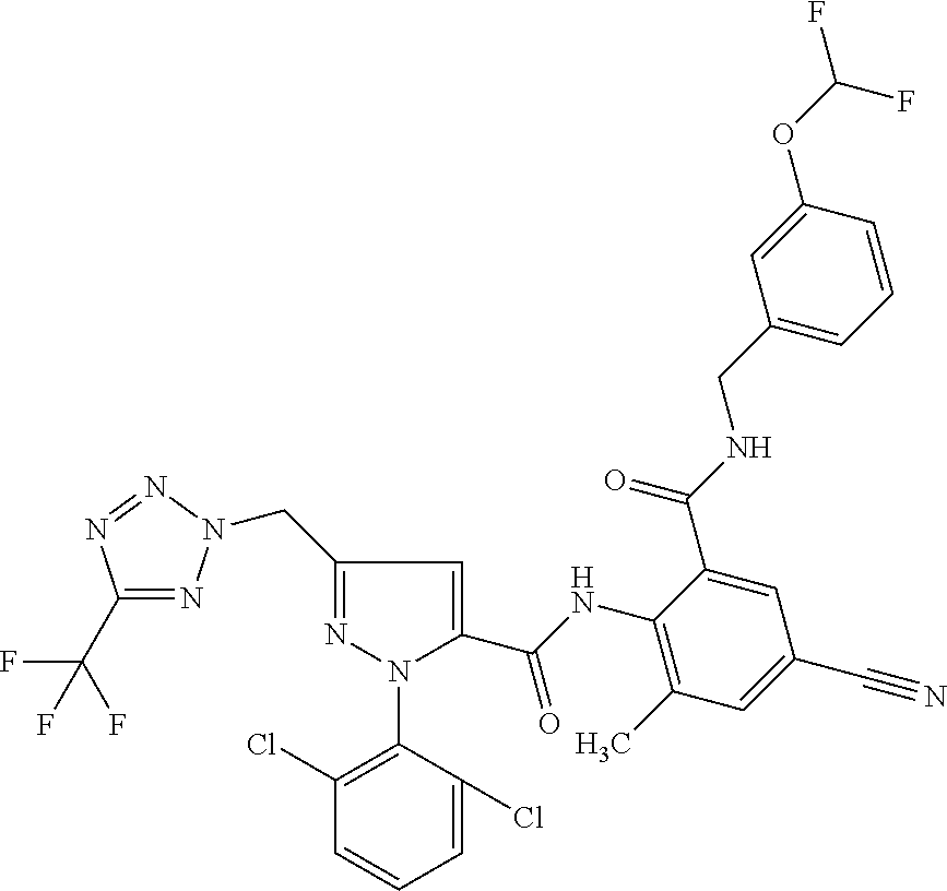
C1(C(F)(F)F)=NN(CC2=NN(C3=C(Cl)C=CC=C3Cl)C(C(NC3=C(C)C=C(C#N)C=C3C(NCC3=CC=CC(OC(F)F)=C3)=O)=O)=C2)N=N1
